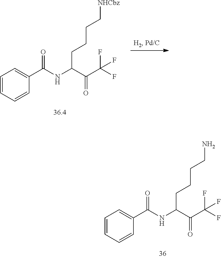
C1=CC=CC(C(NC(C(C(F)(F)F)=O)CCCCN)=O)=C1.C1=CC=CC(C(NC(C(C(F)(F)F)=O)CCCC[NHCbz])=O)=C1
